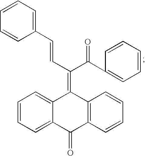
C12=CC=CC=C1C(=O)C1=C(C2=C(C=CC2=CC=CC=C2)C(C2=CC=CC=C2)=O)C=CC=C1
